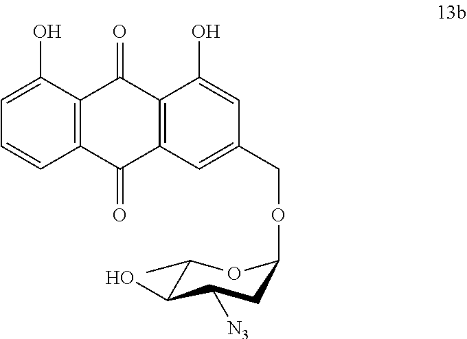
C12=C(C(=O)C3=C(C1=O)C(O)=CC(COC1CC([N3])C(O)C(C)O1)=C3)C=CC=C2O
